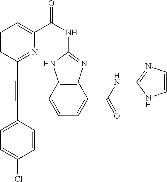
C12=C(C=CC=C1C(NC1=NC=CN1)=O)NC(NC(C1=CC=CC(C#CC3=CC=C(Cl)C=C3)=N1)=O)=N2
